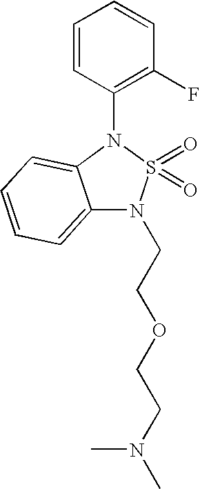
C12=CC=CC=C1N(C1=C(F)C=CC=C1)S(=O)(=O)N2CCOCCN(C)C
